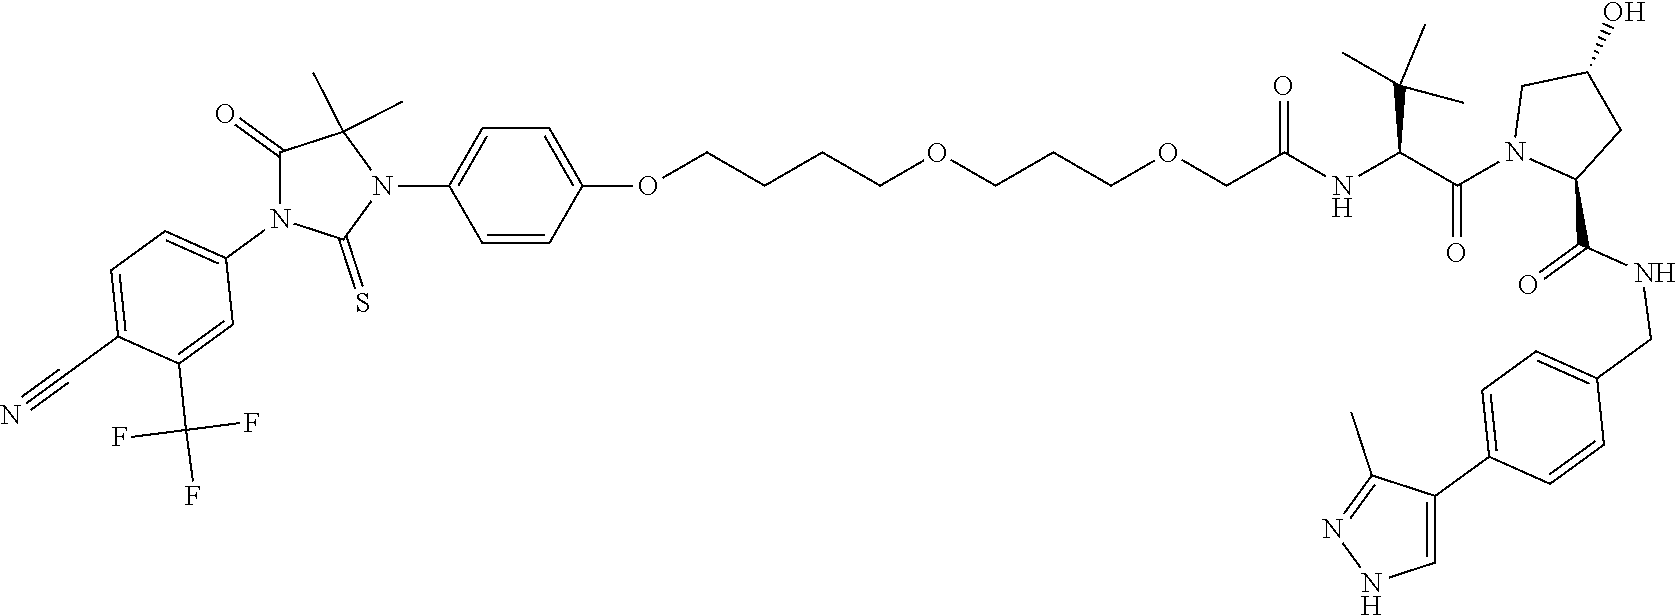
C(NC(C(N1CC(O)CC1C(NCC1=CC=C(C2=CNN=C2C)C=C1)=O)=O)C(C)(C)C)(=O)COCCCOCCCCOC1=CC=C(N2C(C)(C)C(=O)N(C3=CC=C(C#N)C(C(F)(F)F)=C3)C2=S)C=C1
